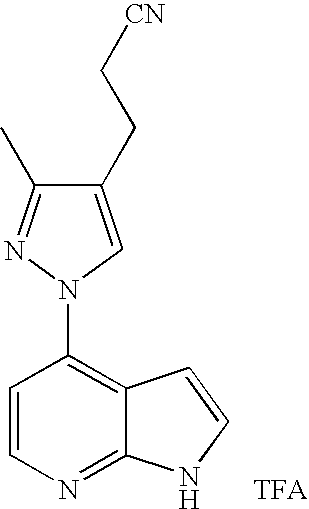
C1(CC[CN])=CN(C2=C3C(=NC=C2)NC=C3)N=C1C.[TFA]
